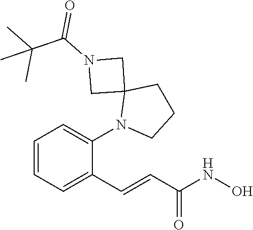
C(C(=O)NO)=CC1=CC=CC=C1N1CCCC12CN(C(C(C)(C)C)=O)C2
